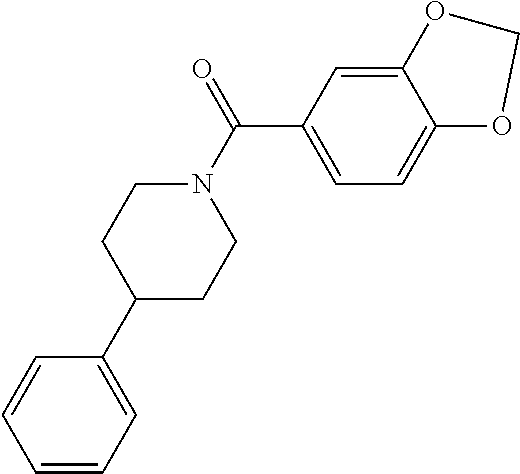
C1=CC=C(C2CCN(C(=O)C3=CC=C4C(=C3)OCO4)CC2)C=C1
